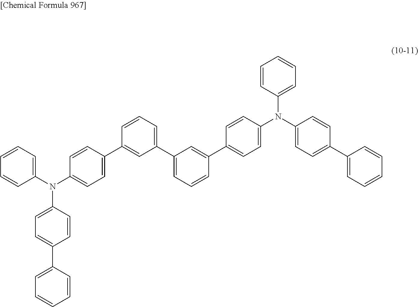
C1=CC=CC(N(C2=CC=C(C3=CC(C4=CC=CC(C5=CC=C(N(C6=CC=C(C7=CC=CC=C7)C=C6)C6=CC=CC=C6)C=C5)=C4)=CC=C3)C=C2)C2=CC=C(C3=CC=CC=C3)C=C2)=C1
